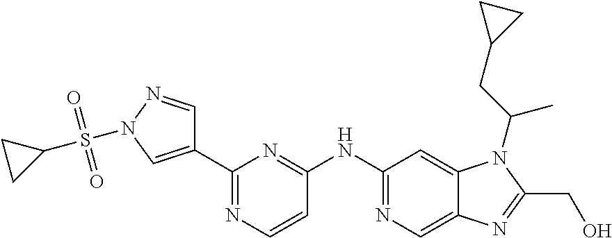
C1(C2=CN(S(C3CC3)(=O)=O)N=C2)=NC=CC(NC2=NC=C3C(=C2)N(C(CC2CC2)C)C(CO)=N3)=N1
